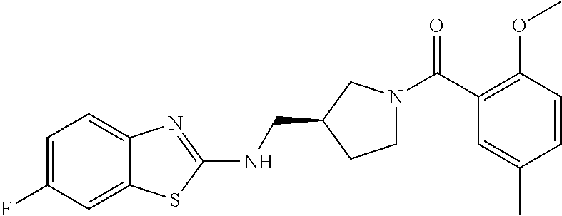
C1=C(F)C=C2C(=C1)N=C(NCC1CCN(C(C3=C(OC)C=CC(C)=C3)=O)C1)S2
